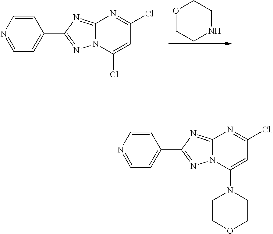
O1CCNCC1.C1=CN=CC=C1C1=NN2C(=N1)N=C(Cl)C=C2Cl.C1=CN=CC=C1C1=NN2C(=N1)N=C(Cl)C=C2N1CCOCC1
